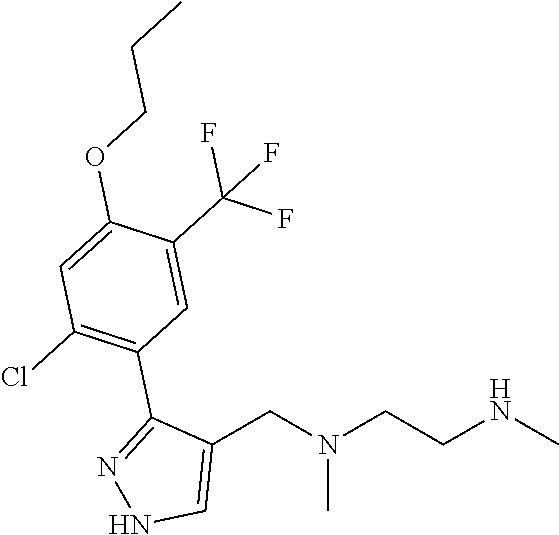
C1(CN(CCNC)C)=CNN=C1C1=C(Cl)C=C(OCCC)C(C(F)(F)F)=C1
